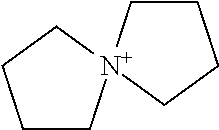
C1C[N+]2(CC1)CCCC2
